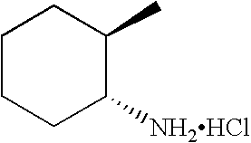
C1CCC([NH2HCl])C(C)C1
